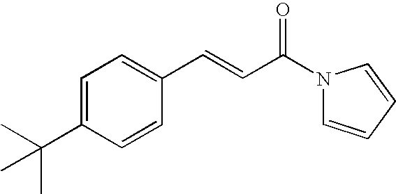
C1(C=CC(N2C=CC=C2)=O)=CC=C(C(C)(C)C)C=C1
